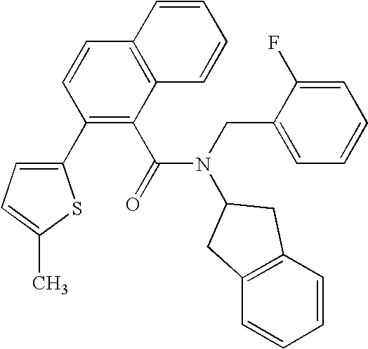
C1=CC=CC2=C1C(C(=O)N(CC1=CC=CC=C1F)C1CC3=C(C1)C=CC=C3)=C(C1=CC=C(C)S1)C=C2
